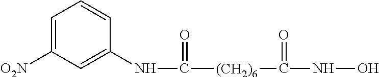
C1=C([O2N])C=C(NC([(CH2)6]C(NO)=O)=O)C=C1
